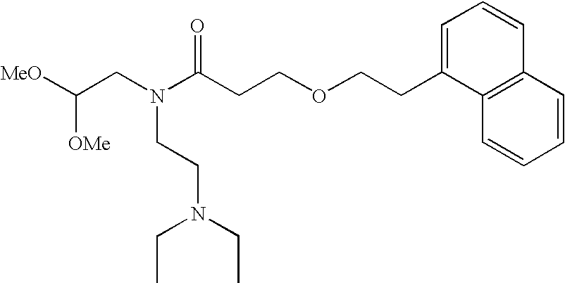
C(CN(C(CCOCCC1=CC=CC2=C1C=CC=C2)=O)CCN(CC)CC)([OMe])[MeO]
